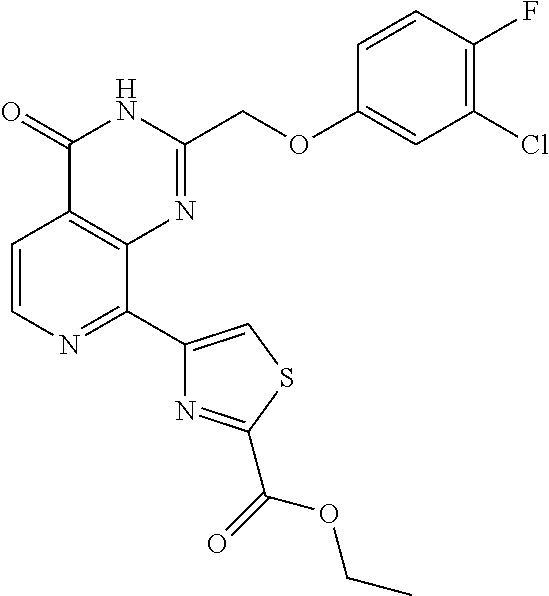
C1=CN=C(C2=CSC(C(OCC)=O)=N2)C2=C1C(=O)NC(COC1=CC(Cl)=C(F)C=C1)=N2
